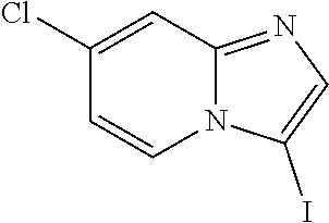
N12C(=NC=C1I)C=C(Cl)C=C2
